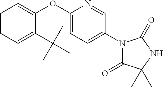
C1=C(OC2=CC=CC=C2C(C)(C)C)N=CC(N2C(=O)C(C)(C)NC2=O)=C1
